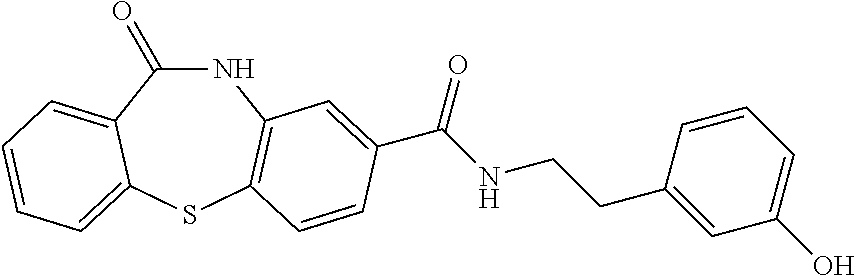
N1C(=O)C2=CC=CC=C2SC2=C1C=C(C(NCCC1=CC(O)=CC=C1)=O)C=C2
